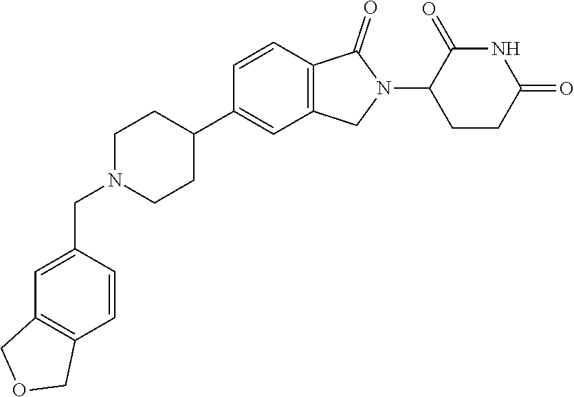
C1N(CC2=CC3=C(C=C2)COC3)CCC(C2=CC3=C(C=C2)C(=O)N(C2CCC(=O)NC2=O)C3)C1
